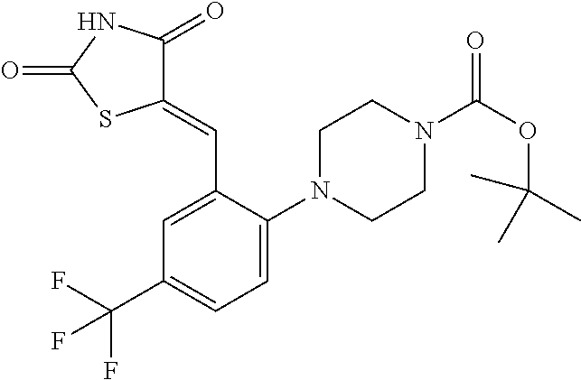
C1(=CC2=CC(C(F)(F)F)=CC=C2N2CCN(C(OC(C)(C)C)=O)CC2)C(=O)NC(=O)S1
